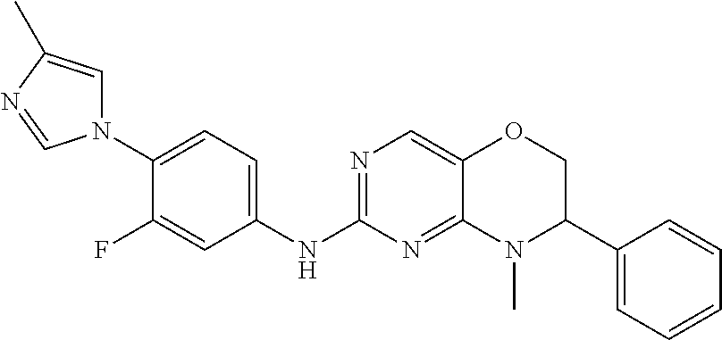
N1(C2=CC=C(NC3=NC=C4C(=N3)N(C)C(C3=CC=CC=C3)CO4)C=C2F)C=C(C)N=C1
